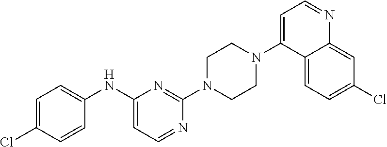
C1=C(Cl)C=CC(NC2=CC=NC(N3CCN(C4=CC=NC5=CC(Cl)=CC=C45)CC3)=N2)=C1
